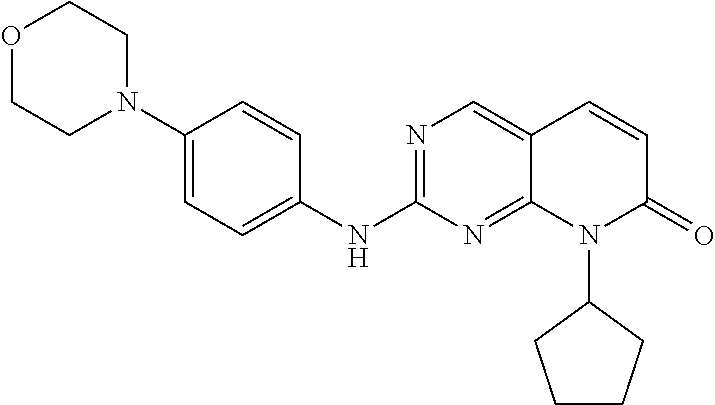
N1=C(NC2=CC=C(N3CCOCC3)C=C2)N=C2C(=C1)C=CC(=O)N2C1CCCC1
